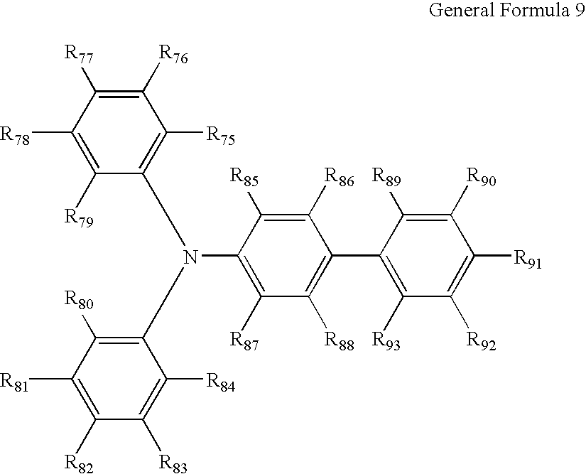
C1([R76])=C([R77])C([R78])=C([R79])C(N(C2=C([R87])C([R88])=C(C3=C([R93])C([R92])=C([R91])C([R90])=C3[R89])C([R86])=C2[R85])C2=C([R80])C([R81])=C([R82])C([R83])=C2[R84])=C1[R75]
